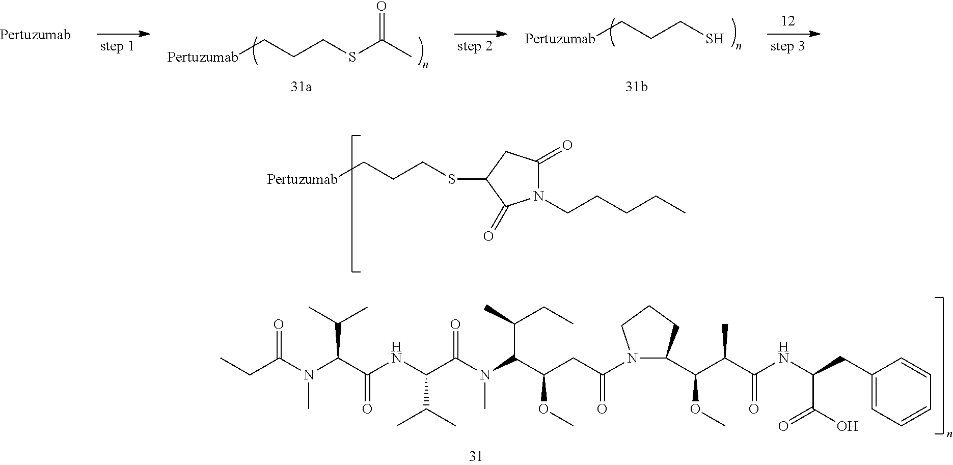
N1(CCCCC)C(=O)CC(SCCC[Pertuzumab])C1=O.C(=O)(N(C(C(NC(C(N(C(C(CC(N1C(C(C(C(NC(CC2=CC=CC=C2)C(O)=O)=O)C)OC)CCC1)=O)OC)C(CC)C)C)=O)C(C)C)=O)C(C)C)C)CC.SCCC[Pertuzumab].S(CCC[Pertuzumab])C(C)=O.[Pertuzumab]
